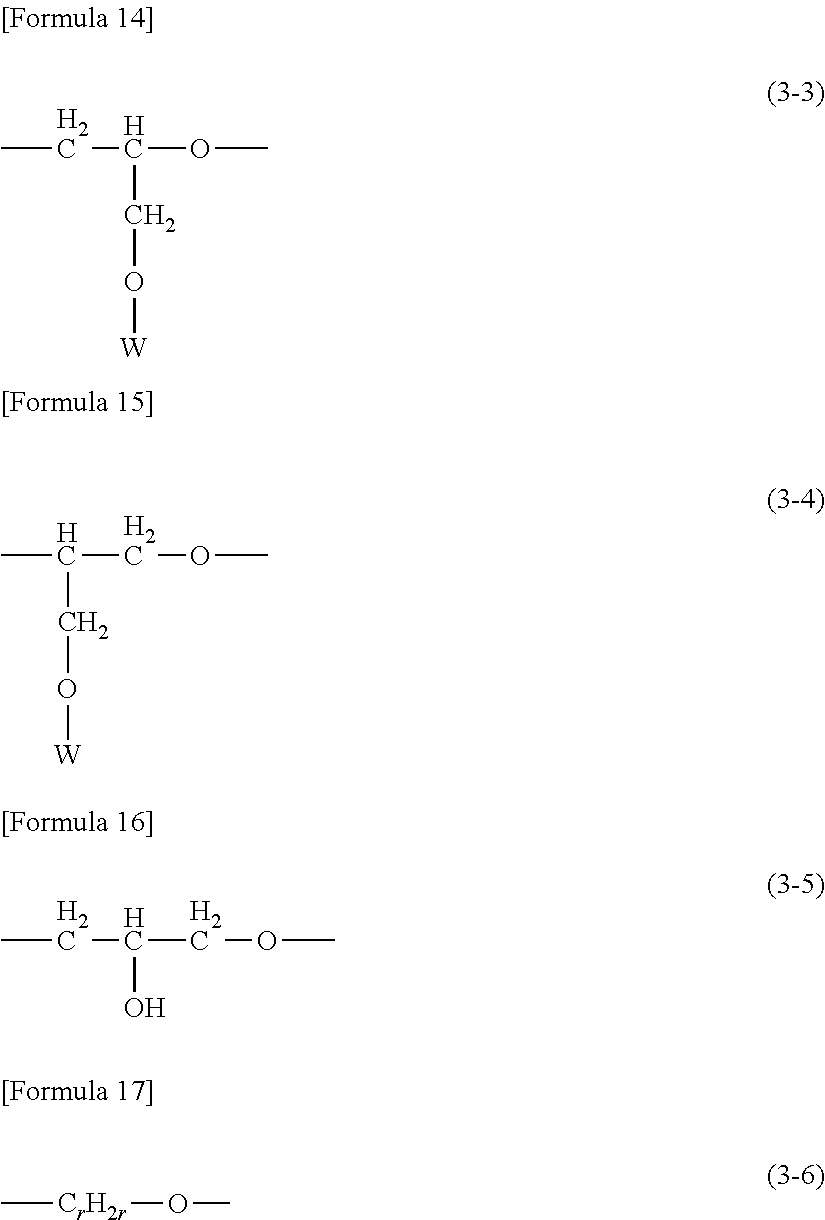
CCC(CO[W])OC.CC(COC)CO[W].CCC(COC)O.C[CrH2r]OC
